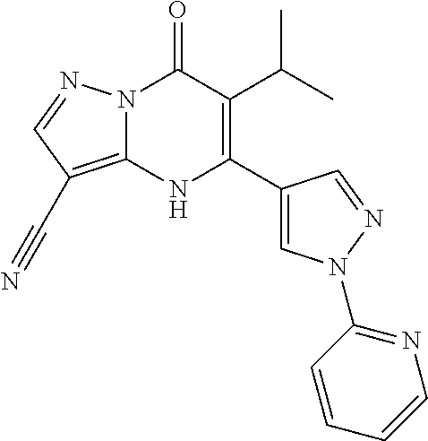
N12C(=C(C#N)C=N1)NC(C1=CN(C3=NC=CC=C3)N=C1)=C(C(C)C)C2=O
